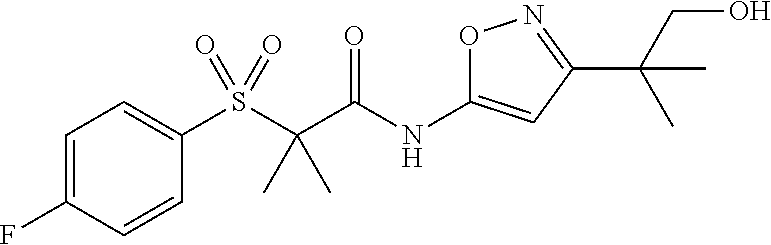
S(C(C(NC1=CC(C(CO)(C)C)=NO1)=O)(C)C)(=O)(=O)C1=CC=C(F)C=C1
